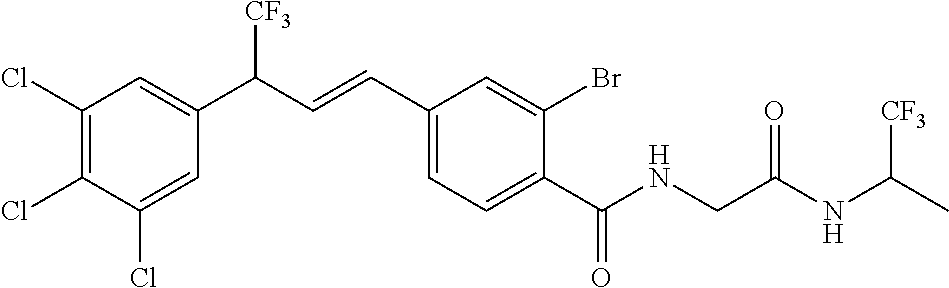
C1(Cl)=C(Cl)C(Cl)=CC(C(C=CC2=CC=C(C(NCC(NC([CF3])C)=O)=O)C(Br)=C2)[CF3])=C1
